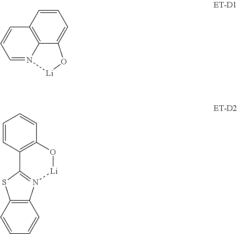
C1=CC2=C3C(=C1)O[Li]N3=CC=C2.C12=C(C=CC=C1)SC1=N2[Li]OC2=C1C=CC=C2
